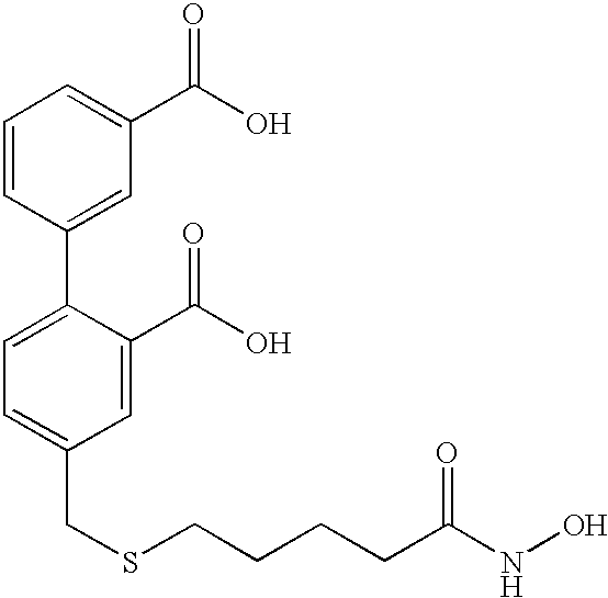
C1=CC(C2=CC=C(CSCCCCC(NO)=O)C=C2C(O)=O)=CC(C(O)=O)=C1
